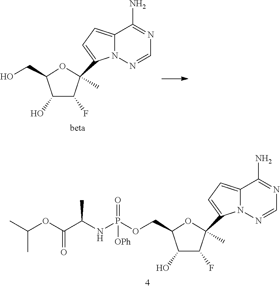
C1(O)C(F)C(C2=CC=C3N2N=CN=C3N)(C)OC1CO.C1(O)C(F)C(C2=CC=C3N2N=CN=C3N)(C)OC1COP(NC(C(OC(C)C)=O)C)(=O)[OPh]
